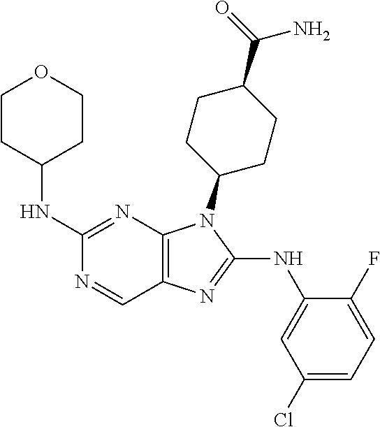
C1(NC2CCOCC2)=NC2=C(C=N1)N=C(NC1=CC(Cl)=CC=C1F)N2C1CCC(C(=O)N)CC1
